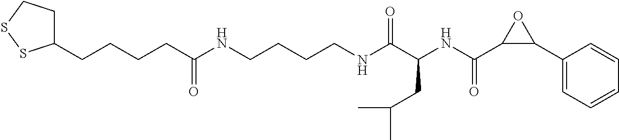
C(C(NCCCCNC(C(NC(C1C(C2=CC=CC=C2)O1)=O)CC(C)C)=O)=O)CCCC1CCSS1
